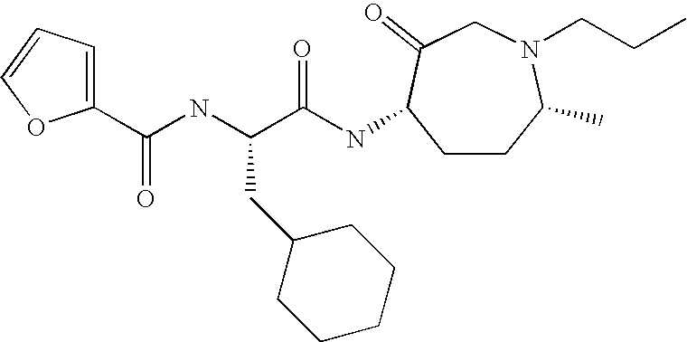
C1=C(C(NC(C(NC2CCC(C)N(CCC)CC2=O)=O)CC2CCCCC2)=O)OC=C1
